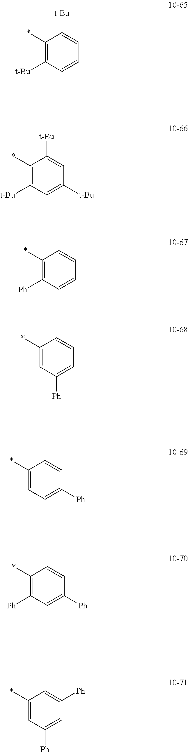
C1(*)=C([t-Bu])C=C([t-Bu])C=C1[t-Bu].C1(*)=C([Ph])C=CC=C1.C1(*)=CC([Ph])=CC=C1.C1(*)=CC=C([Ph])C=C1.C1(*)=C([Ph])C=C([Ph])C=C1.C1(*)=CC([Ph])=CC([Ph])=C1.C1(*)=C([t-Bu])C=CC=C1[t-Bu]
